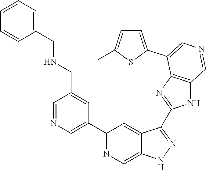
C1(C2=CN=CC(CNCC3=CC=CC=C3)=C2)=NC=C2C(=C1)C(C1=NC3=C(N1)C=NC=C3C1=CC=C(C)S1)=NN2
